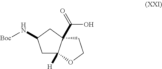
C1C2([H])C(C(=O)O)(CC1N[Boc])CCO2
